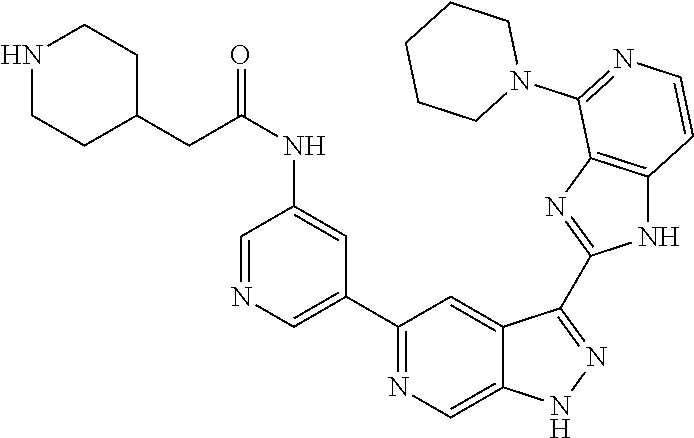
C1(C2=NC=C3C(=C2)C(C2=NC4=C(N2)C=CN=C4N2CCCCC2)=NN3)=CN=CC(NC(CC2CCNCC2)=O)=C1
